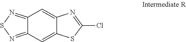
C12=NSN=C1C=C1C(=C2)N=C(Cl)S1
